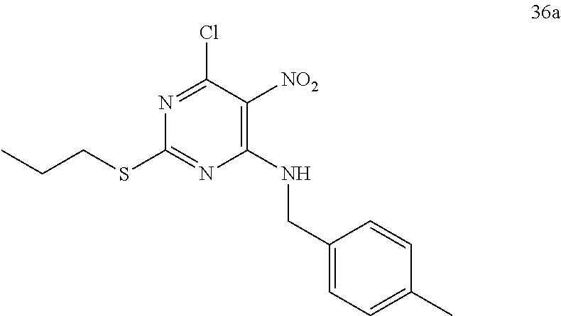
N1=C(Cl)C([NO2])=C(NCC2=CC=C(C)C=C2)N=C1SCCC
